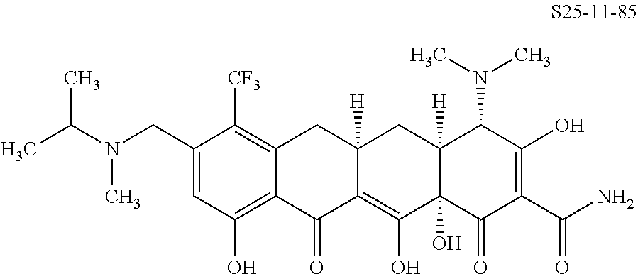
C1(CN(C)C(C)C)=CC(O)=C2C(=C1[CF3])CC1([H])C(=C(O)C3(O)C([H])(C1)C(N(C)C)C(O)=C(C(N)=O)C3=O)C2=O
